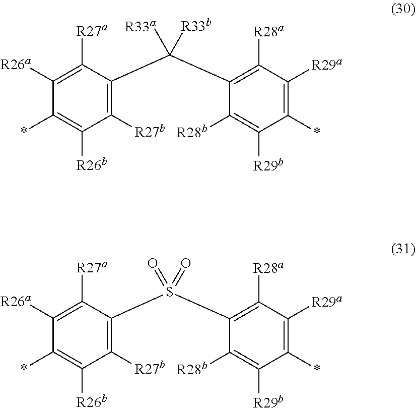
C1([R27b])=C(C(C2=C([R28a])C([R29a])=C(*)C([R29b])=C2[R28b])([R33a])[R33b])C([R27a])=C([R26a])C(*)=C1[R26b].C1([R27b])=C(S(C2=C([R28a])C([R29a])=C(*)C([R29b])=C2[R28b])(=O)=O)C([R27a])=C([R26a])C(*)=C1[R26b]
